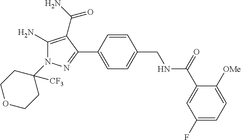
C1=CC(C2=NN(C3([CF3])CCOCC3)C(N)=C2C(=O)N)=CC=C1CNC(C1=CC(F)=CC=C1[OMe])=O
